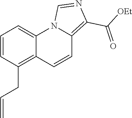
C1=CC(CC=C)=C2C(=C1)N1C(=C(C([OEt])=O)N=C1)C=C2
